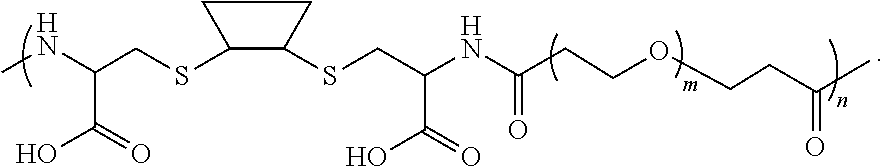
S(C1C(SCC(NC)C(=O)O)CC1)CC(NC(C(COCCC(=O)C)C)=O)C(=O)O
